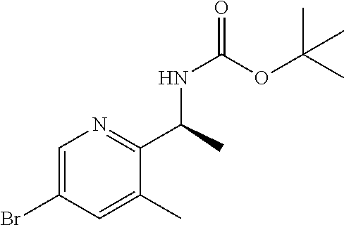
C1=C(Br)C=C(C)C(C(C)NC(=O)OC(C)(C)C)=N1
